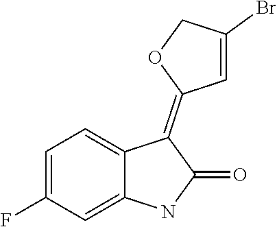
C1=C(F)C=C2C(=C1)C(=C1C=C(Br)CO1)C(=O)N2
